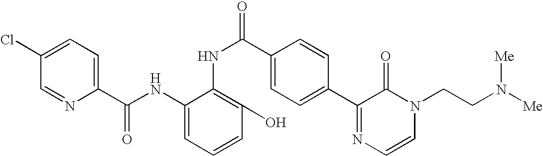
C1(Cl)=CC=C(C(NC2=CC=CC(O)=C2NC(=O)C2=CC=C(C3=NC=CN(CCN([Me])[Me])C3=O)C=C2)=O)N=C1
